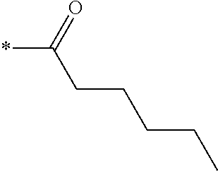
*C(CCCCC)=O
